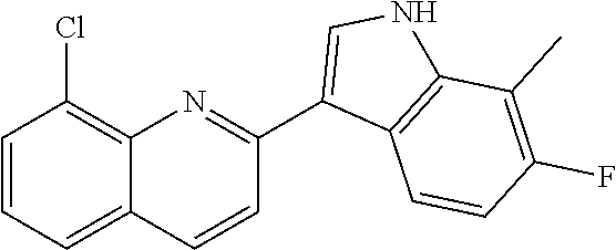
C1=CC=C2C(=C1Cl)N=C(C1=CNC3=C1C=CC(F)=C3C)C=C2
